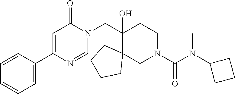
C1(CN2C(=O)C=C(C3=CC=CC=C3)N=C2)(O)C2(CN(C(N(C3CCC3)C)=O)CC1)CCCC2
